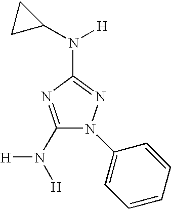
C1(N([H])[H])=NC(N(C2CC2)[H])=NN1C1=CC=CC=C1
